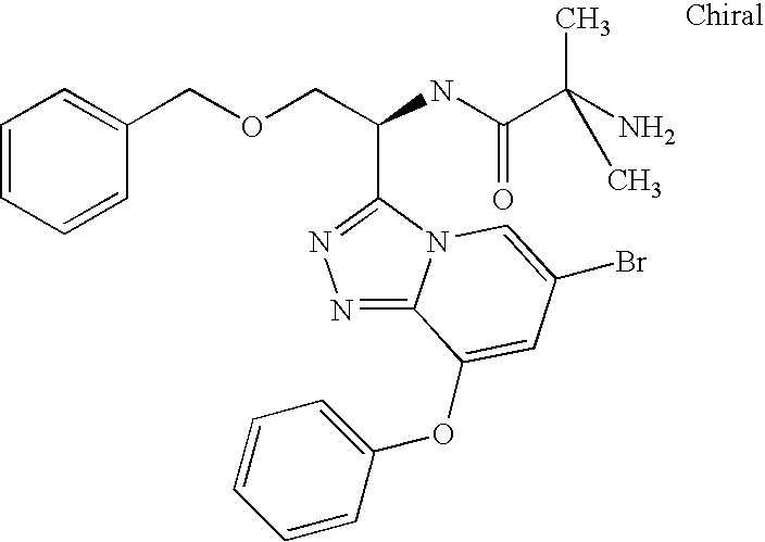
C(COCC1=CC=CC=C1)(NC(C(N)(C)C)=O)C1=NN=C2N1C=C(Br)C=C2OC1=CC=CC=C1
